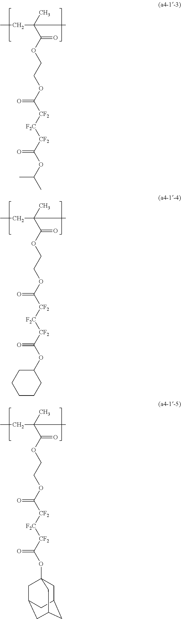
CCC(C)(C)C(OCCOC([CF2][F2C][CF2]C(OC(C)C)=O)=O)=O.CCC(C)(C)C(OCCOC([CF2][F2C][CF2]C(OC1CCCCC1)=O)=O)=O.CCC(C)(C)C(OCCOC([CF2][F2C][CF2]C(OC12CC3CC(CC(C1)C3)C2)=O)=O)=O
